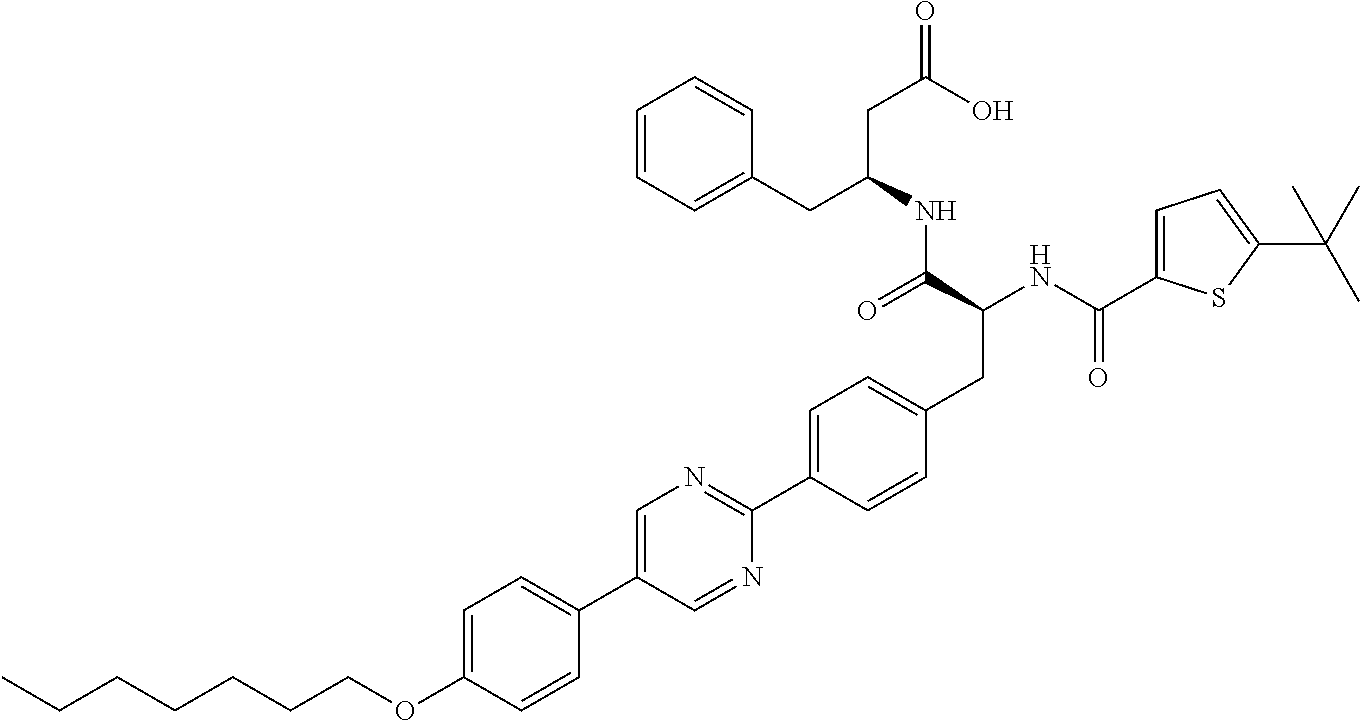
CCCCCCCOC1=CC=C(C2=CN=C(C3=CC=C(CC(NC(=O)C4=CC=C(C(C)(C)C)S4)C(=O)NC(CC4=CC=CC=C4)CC(O)=O)C=C3)N=C2)C=C1
